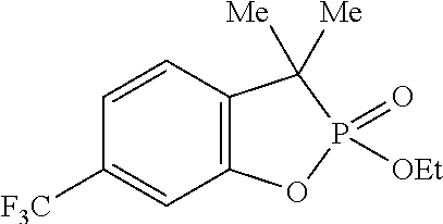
C1=CC2=C(C=C1[F3C])OP(=O)([OEt])C2([Me])[Me]
